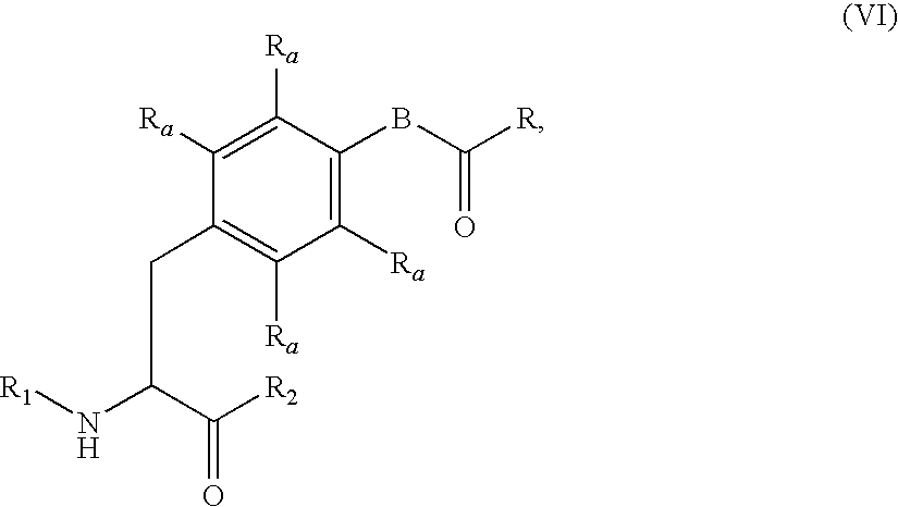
C1([Ra])=C([Ra])C(BC([R])=O)=C([Ra])C([Ra])=C1CC(N[R1])C([R2])=O
